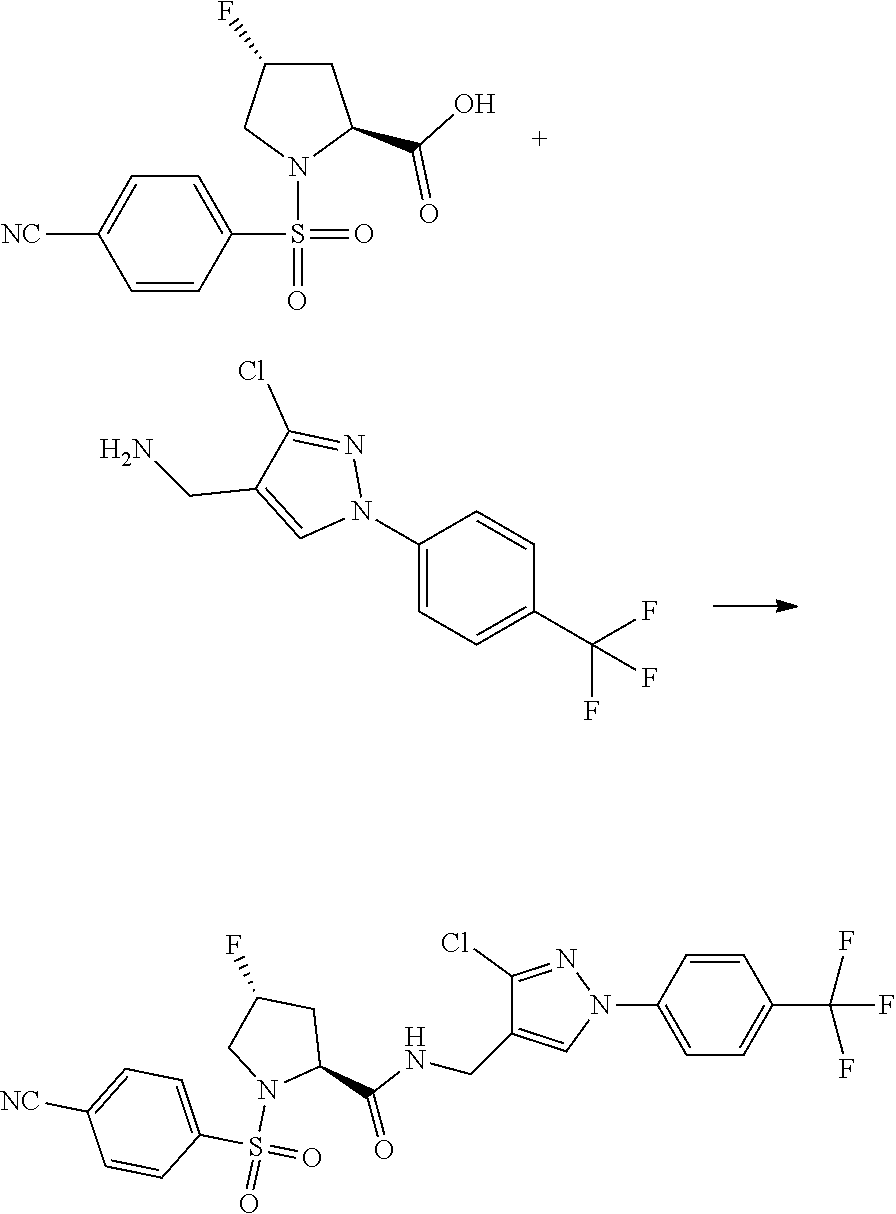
C1=C([NC])C=CC(S(N2C(C(O)=O)CC(F)C2)(=O)=O)=C1.C1(N2N=C(Cl)C(CN)=C2)=CC=C(C(F)(F)F)C=C1.C1=C([NC])C=CC(S(N2C(C(=O)NCC3=CN(C4=CC=C(C(F)(F)F)C=C4)N=C3Cl)CC(F)C2)(=O)=O)=C1
